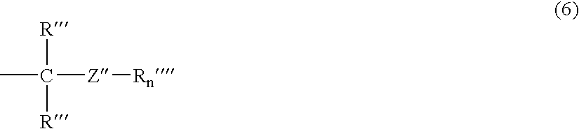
C([R])([R])([Z][Rn])C
